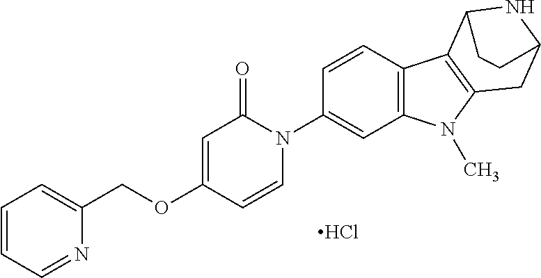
Cl.O(C1=CC(=O)N(C2=CC3=C(C=C2)C2=C(N3C)CC3NC2CC3)C=C1)CC1=CC=CC=N1
